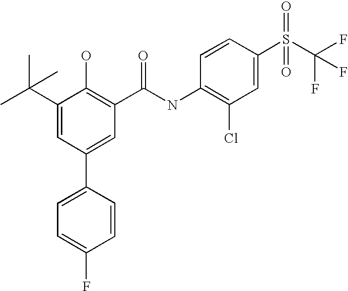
C1(C(C)(C)C)=CC(C2=CC=C(F)C=C2)=CC(C(NC2=C(Cl)C=C(S(C(F)(F)F)(=O)=O)C=C2)=O)=C1O
